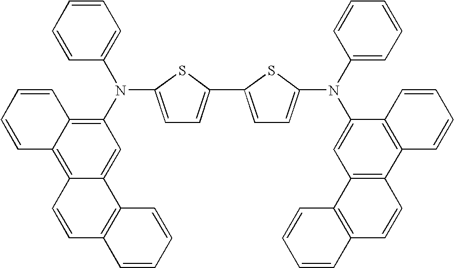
C1=C(N(C2=C3C(=C4C(=C2)C2=C(C=C4)C=CC=C2)C=CC=C3)C2=CC=CC=C2)SC(C2=CC=C(N(C3=CC=CC=C3)C3=CC4=C(C5=C3C=CC=C5)C=CC3=C4C=CC=C3)S2)=C1
